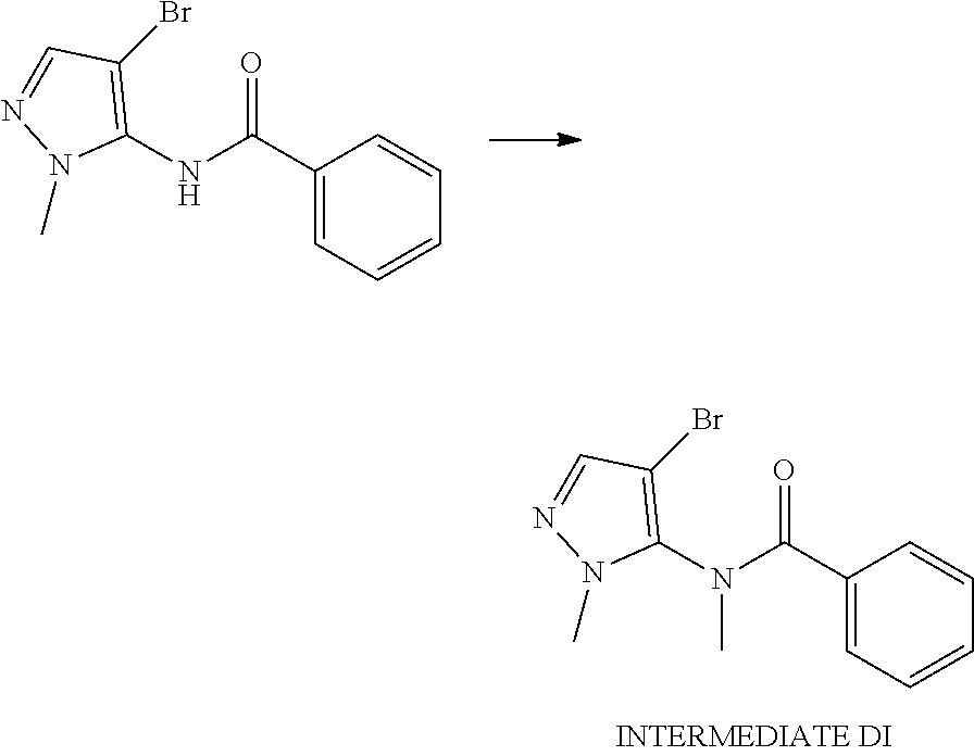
N(C(C1=CC=CC=C1)=O)(C1=C(Br)C=NN1C)C.N(C(C1=CC=CC=C1)=O)C1=C(Br)C=NN1C
